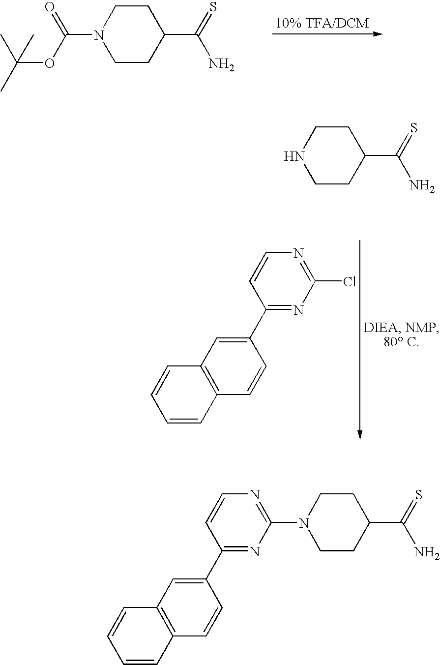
C1CN(C(=O)OC(C)(C)C)CCC1C(=S)N.C1(C2=CC3=C(C=C2)C=CC=C3)=NC(Cl)=NC=C1.C1CNCCC1C(=S)N.C1(C2=CC3=C(C=C2)C=CC=C3)=NC(N2CCC(C(=S)N)CC2)=NC=C1
